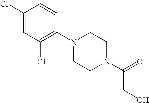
C1(Cl)=CC(Cl)=C(N2CCN(C(=O)CO)CC2)C=C1
